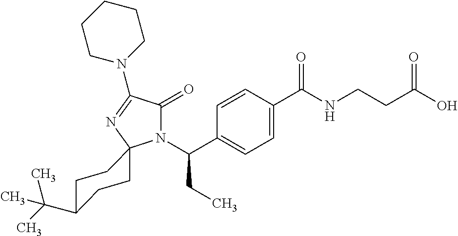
C1=C(C(=O)NCCC(O)=O)C=CC(C(N2C(=O)C(N3CCCCC3)=NC23CCC(C(C)(C)C)CC3)CC)=C1
